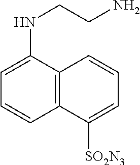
C12=C(C(NCCN)=CC=C1)C=CC=C2[SO2N3]
